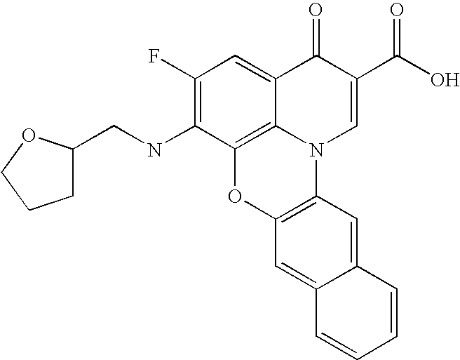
C1(F)=C(NCC2CCCO2)C2=C3C(=C1)C(=O)C(C(O)=O)=CN3C1=C(O2)C=C2C(=C1)C=CC=C2
